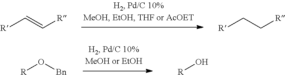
[R]C=C[R].[R]CC[R].[R]O[Bn].[R]O
